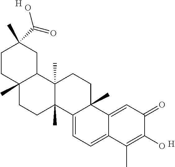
C1CC2(C)C(CC1(C)C(O)=O)C1(C)C(C)(CC2)C2=CC=C3C(=CC(=O)C(O)=C3C)C2(C)CC1.[H].[H]
